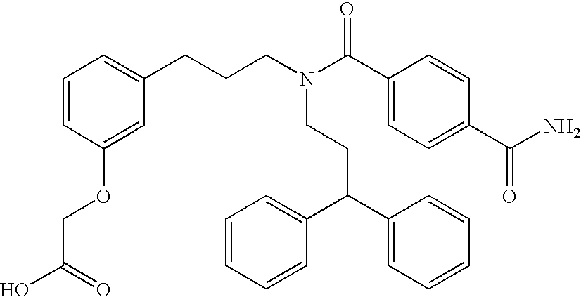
N(CCC(C1=CC=CC=C1)C1=CC=CC=C1)(CCCC1=CC=CC(OCC(O)=O)=C1)C(C1=CC=C(C(N)=O)C=C1)=O
